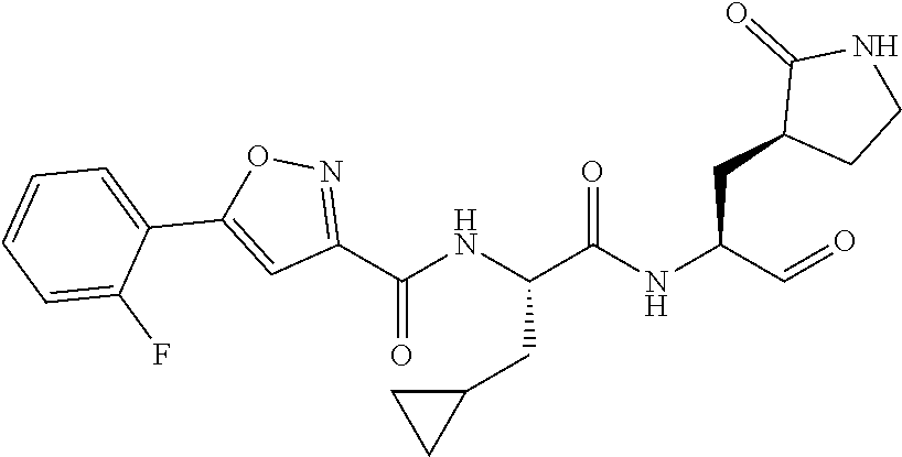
O=CC(NC(C(NC(C1=NOC(C2=CC=CC=C2F)=C1)=O)CC1CC1)=O)CC1CCNC1=O
